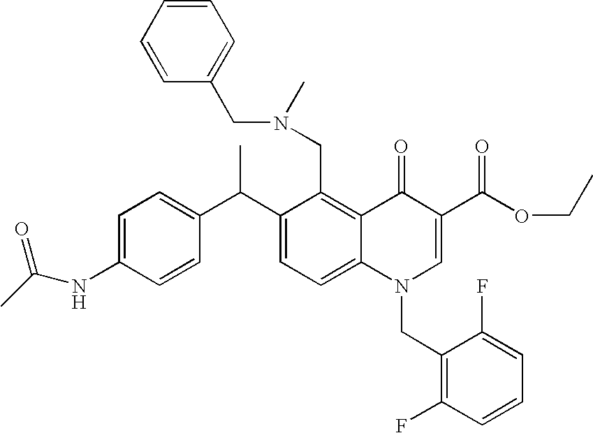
C1(C(C)C2=CC=C(NC(C)=O)C=C2)=CC=C2C(=C1CN(C)CC1=CC=CC=C1)C(=O)C(C(OCC)=O)=CN2CC1=C(F)C=CC=C1F
